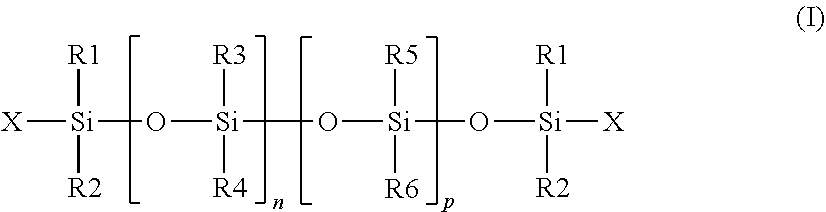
[X][Si]([R1])([R2])O[Si]([R3])([R4])O[Si](O[Si]([X])([R1])[R2])([R5])[R6]
